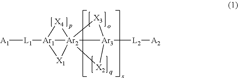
[A1][L1][Ar1]12[Ar2]34([X1]1)([X4]2)[Ar3]([L2][A2])([X2]3)[X3]4
